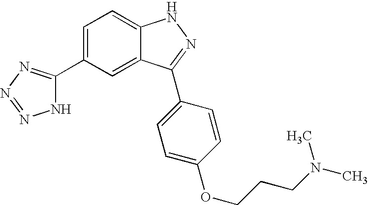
C1(C2=NN=NN2)=CC=C2C(=C1)C(C1=CC=C(OCCCN(C)C)C=C1)=NN2
